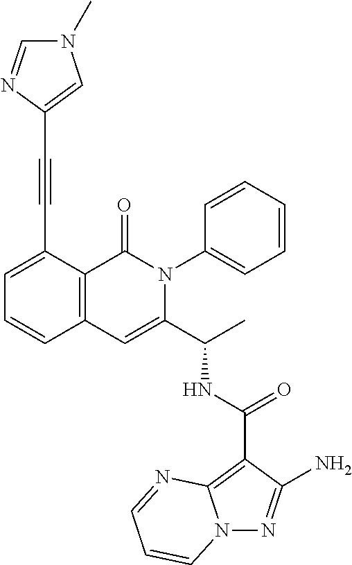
N12N=C(N)C(C(NC(C3=CC4=C(C(=O)N3C3=CC=CC=C3)C(C#CC3=CN(C)C=N3)=CC=C4)C)=O)=C1N=CC=C2
